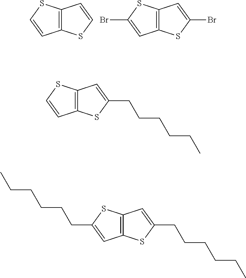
C12=C(SC=C1)C=CS2.C12=C(SC(Br)=C1)C=C(Br)S2.C12=C(SC=C1)C=C(CCCCCC)S2.C12=C(SC(CCCCCC)=C1)C=C(CCCCCC)S2
